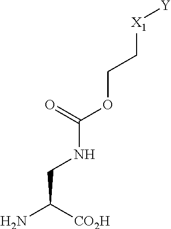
NC(CNC(OCC[X1][Y])=O)[CO2H]
